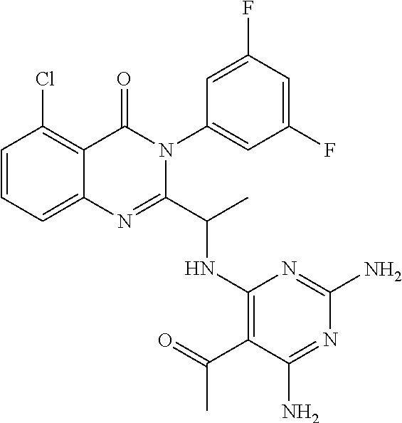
C1=CC=C2C(=C1Cl)C(=O)N(C1=CC(F)=CC(F)=C1)C(C(C)NC1=C(C(=O)C)C(N)=NC(N)=N1)=N2
